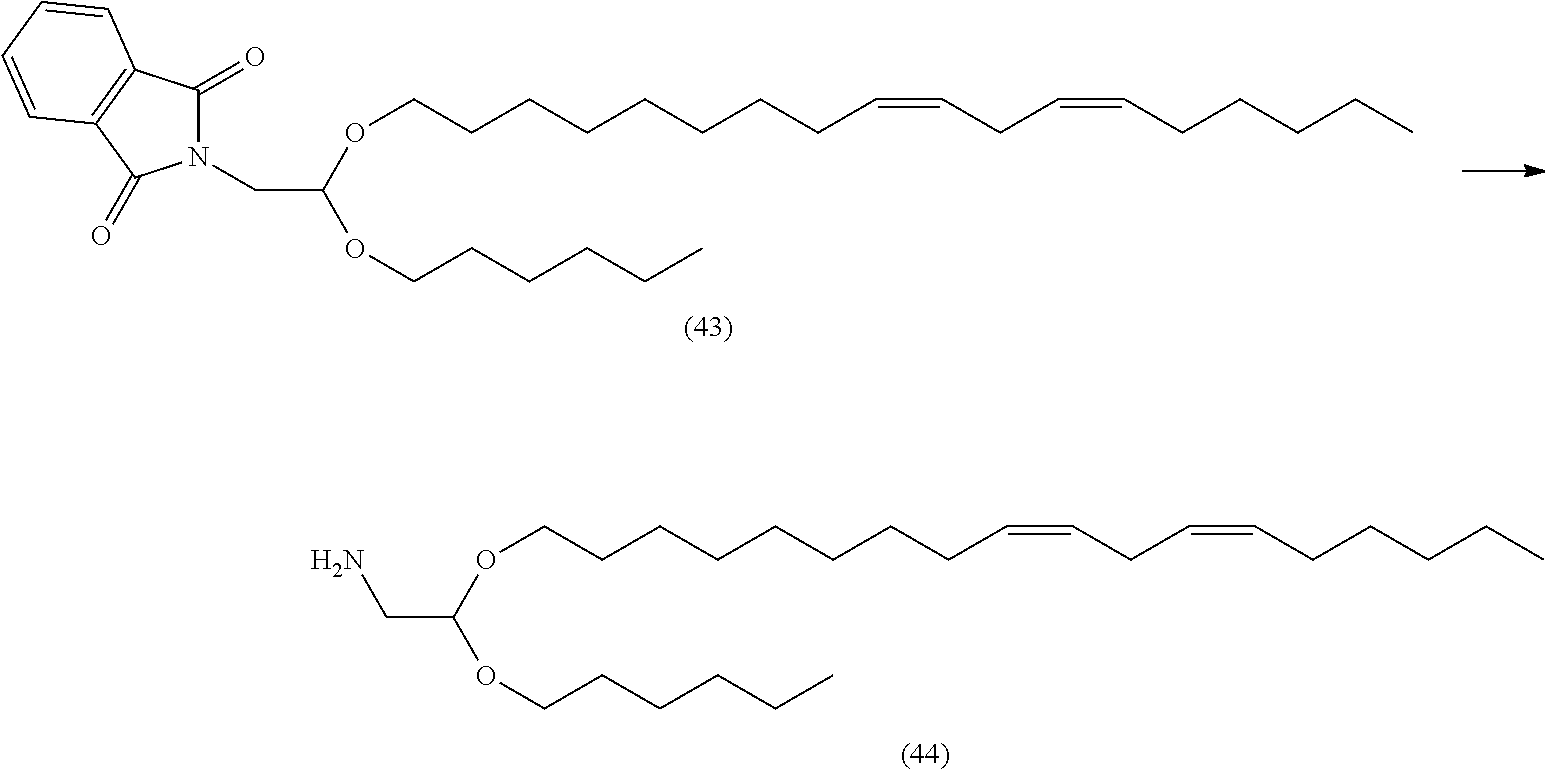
C(C(OCCCCCCCCC=CCC=CCCCCC)OCCCCCC)N.N1(CC(OCCCCCCCCC=CCC=CCCCCC)OCCCCCC)C(=O)C2=C(C1=O)C=CC=C2
